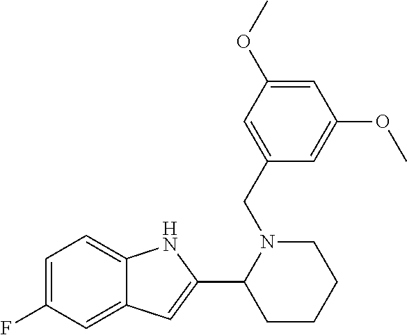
C1=C(F)C=C2C(=C1)NC(C1N(CC3=CC(OC)=CC(OC)=C3)CCCC1)=C2
